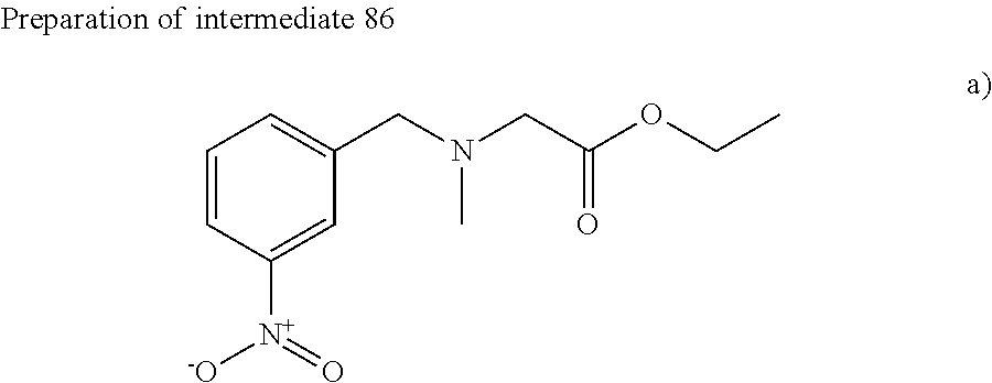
C1=CC([N+](=O)[-O])=CC(CN(CC(OCC)=O)C)=C1
